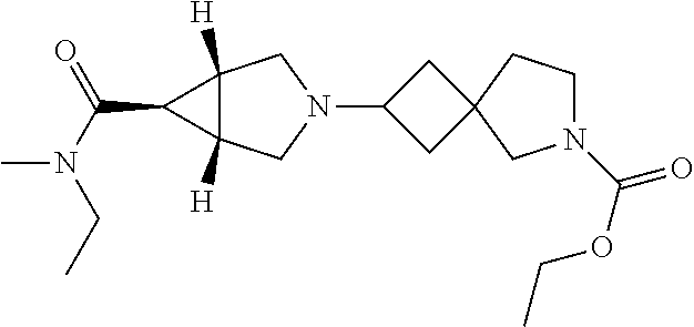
C1C(N2CC3([H])C([H])(C2)C3C(N(C)CC)=O)CC12CN(C(OCC)=O)CC2
